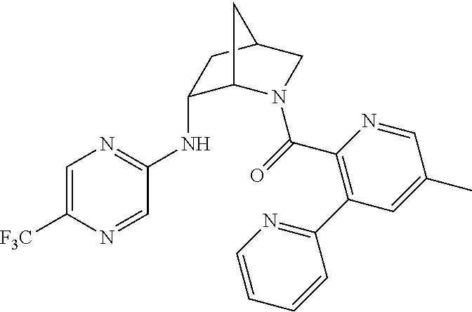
C1=C([F3C])N=CC(NC2C3N(C(=O)C4=C(C5=NC=CC=C5)C=C(C)C=N4)CC(C2)C3)=N1
